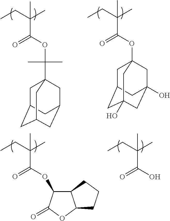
CCC(C)(C(OC12CC3CC(O)(CC(O)(C1)C3)C2)=O)C.CCC(C)(C(=O)OC(C12CC3CC(CC(C1)C3)C2)(C)C)C.CCC(C)(C(O)=O)C.CCC(C)(C(OC1C2C(OC1=O)CCC2)=O)C
